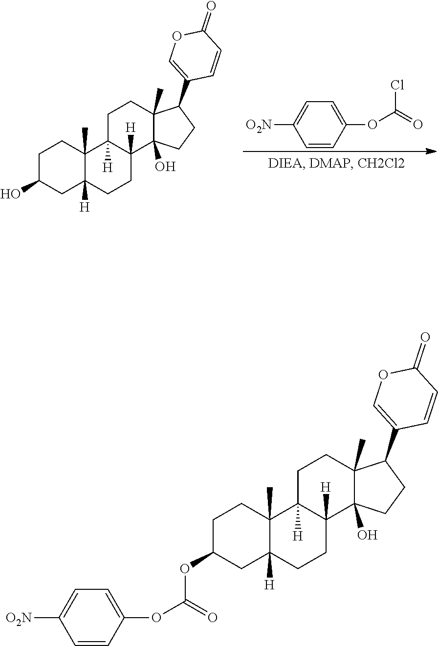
C1=CC(OC(=O)Cl)=CC=C1[O2N].C1C(O)CC2([H])C(C)(C1)C1([H])C([H])(CC2)C2(O)C(C)(CC1)C(C1=COC(=O)C=C1)CC2.C1C(OC(=O)OC2=CC=C([O2N])C=C2)CC2([H])C(C)(C1)C1([H])C([H])(CC2)C2(O)C(C)(CC1)C(C1=COC(=O)C=C1)CC2
